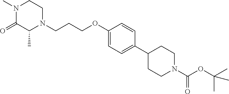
C(CCOC1=CC=C(C2CCN(C(=O)OC(C)(C)C)CC2)C=C1)N1C(C)C(=O)N(C)CC1
